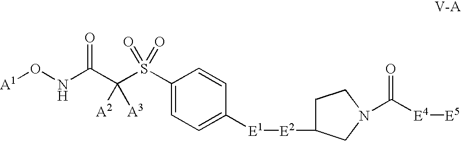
O([A1])NC(C([A2])([A3])S(=O)(=O)C1=CC=C([E1][E2]C2CCN(C([E4][E5])=O)C2)C=C1)=O
